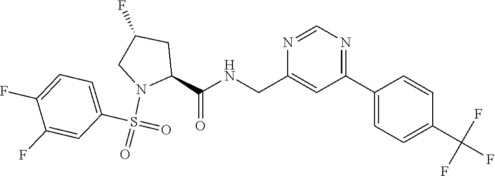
C(C1=CC(C2=CC=C(C(F)(F)F)C=C2)=NC=N1)NC(C1CC(F)CN1S(=O)(=O)C1=CC=C(F)C(F)=C1)=O
